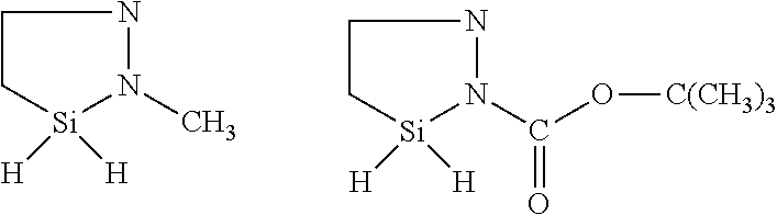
C1C[Si]([H])([H])N(C(O[C(CH3)3])=O)N1.C1C[Si]([H])([H])N(C)N1
